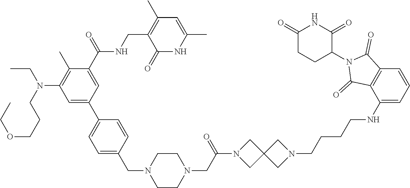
C1=C(C2=CC=C(CN3CCN(CC(N4CC5(C4)CN(CCCCNC4=CC=CC6=C4C(=O)N(C4C(=O)NC(=O)CC4)C6=O)C5)=O)CC3)C=C2)C=C(C(=O)NCC2=C(C)C=C(C)NC2=O)C(C)=C1N(CCCOCC)CC
